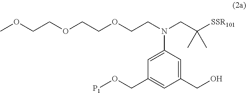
O(CC1=CC(CO)=CC(N(CC([SSR101])(C)C)CCOCCOCCOC)=C1)[P1]
